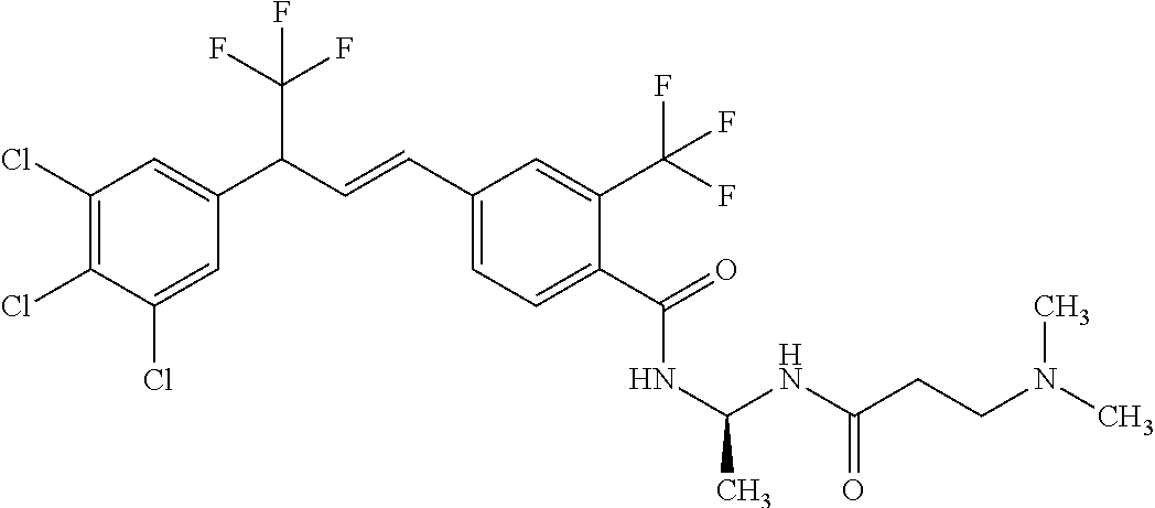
C1(Cl)=C(Cl)C(Cl)=CC(C(C=CC2=CC=C(C(=O)NC(C)NC(CCN(C)C)=O)C(C(F)(F)F)=C2)C(F)(F)F)=C1
